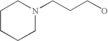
C(CCO)N1CCCCC1
